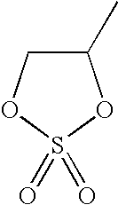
S1(=O)(=O)OC(C)CO1
